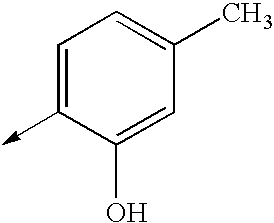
C1=C(->C)C(O)=CC(C)=C1
